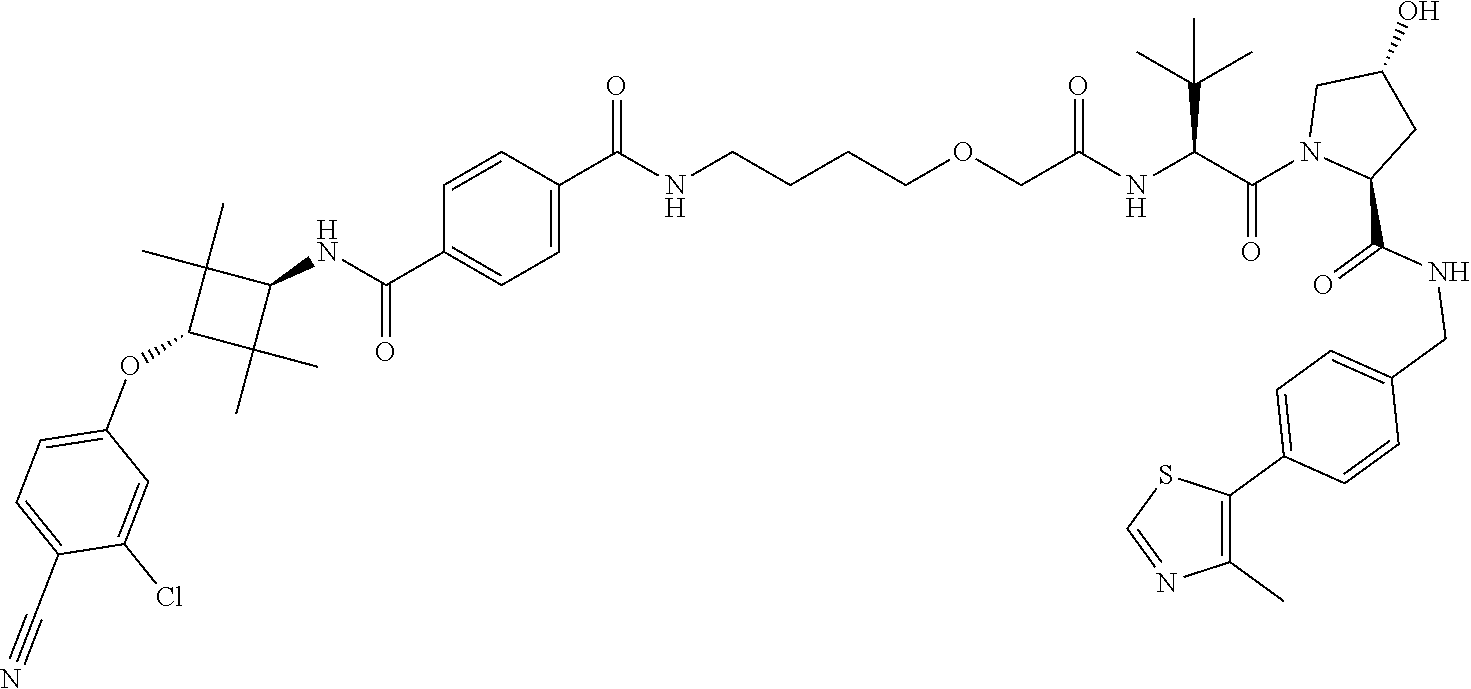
C(NC(C(N1CC(O)CC1C(NCC1=CC=C(C2=C(C)N=CS2)C=C1)=O)=O)C(C)(C)C)(=O)COCCCCNC(C1=CC=C(C(NC2C(C)(C)C(OC3=CC=C(C#N)C(Cl)=C3)C2(C)C)=O)C=C1)=O
